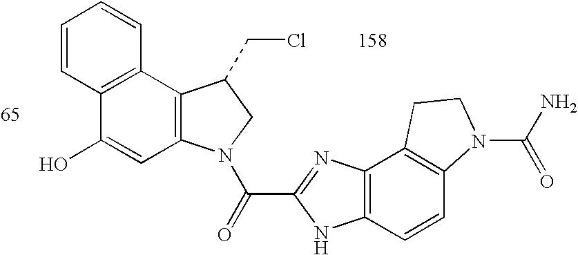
C12=C(C=CC3=C1CCN3C(N)=O)NC(C(=O)N1C3=C(C4=C(C(O)=C3)C=CC=C4)C(CCl)C1)=N2
